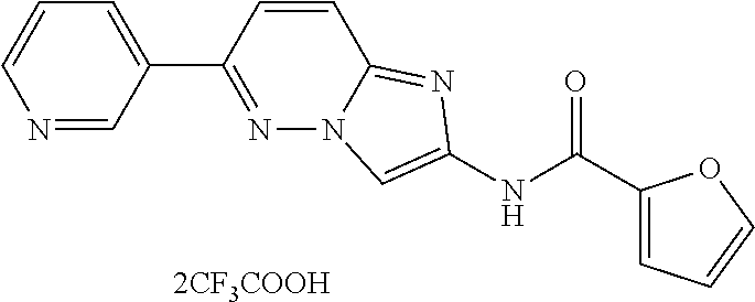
N1=CC(C2=NN3C(=NC(NC(C4=CC=CO4)=O)=C3)C=C2)=CC=C1.[2CF3COOH]
